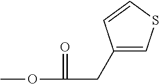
COC(=O)CC1=CSC=C1
